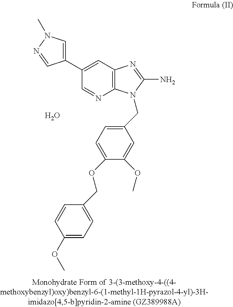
C12=C(C=C(C3=CN(C)N=C3)C=N1)N=C(N)N2CC1=CC=C(OCC2=CC=C(OC)C=C2)C(OC)=C1.O
